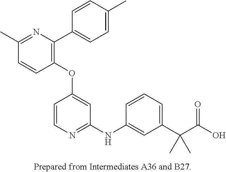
C1(OC2=CC(NC3=CC(C(C(O)=O)(C)C)=CC=C3)=NC=C2)=C(C2=CC=C(C)C=C2)N=C(C)C=C1
